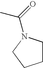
C1CN(C(=O)C)CC1
